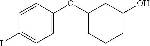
C1=CC(OC2CCCC(O)C2)=CC=C1I
